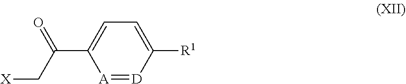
[A]1=[D]C([R1])=CC=C1C(C[X])=O
